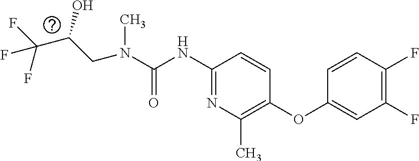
N(C(=O)NC1=NC(C)=C(OC2=CC(F)=C(F)C=C2)C=C1)(C)CC(C(F)(F)F)O
